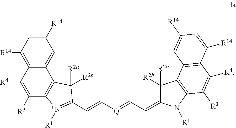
C1([R14])=CC([R14])=C2C(=C1)C1=C(C([R3])=C2[R4])[N+]([R1])=C(C=C[Q]=CC=C2C([R2a])([R2b])C3=C(N2[R1])C([R3])=C([R4])C2=C3C=C([R14])C=C2[R14])C1([R2a])[R2b]
